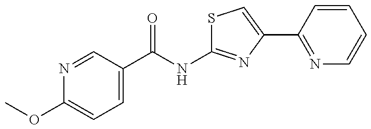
C1(C(NC2=NC(C3=NC=CC=C3)=CS2)=O)=CC=C(OC)N=C1
